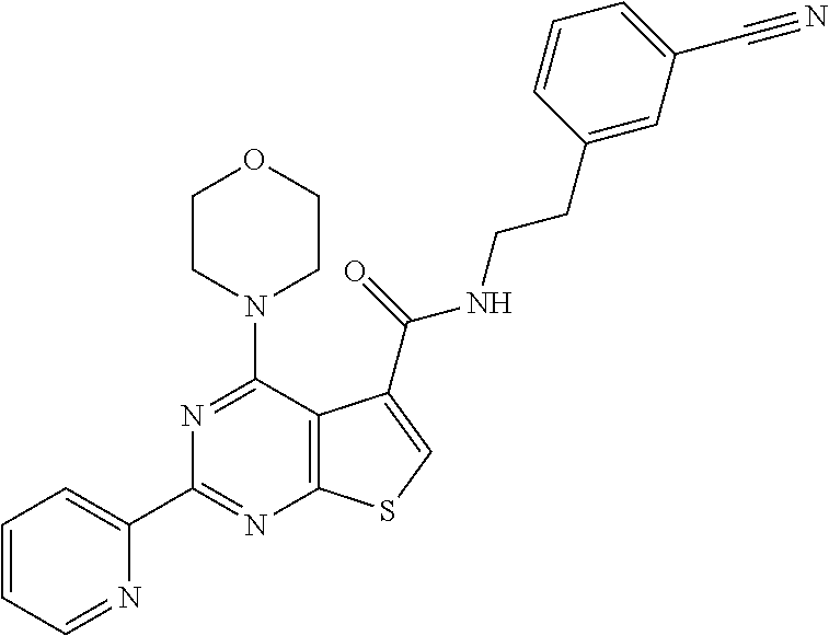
C1=CC=NC(C2=NC3=C(C(N4CCOCC4)=N2)C(C(=O)NCCC2=CC(C#N)=CC=C2)=CS3)=C1
